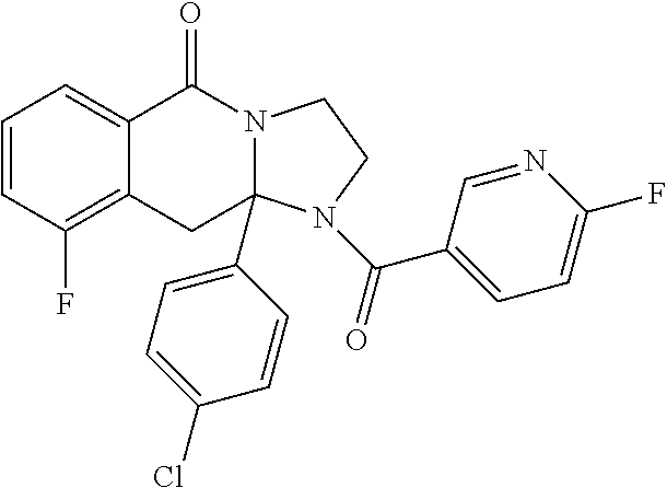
C1=CC(F)=C2C(=C1)C(=O)N1CCN(C(C3=CC=C(F)N=C3)=O)C1(C1=CC=C(Cl)C=C1)C2
